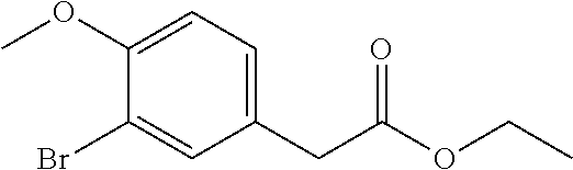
C1(CC(OCC)=O)=CC=C(OC)C(Br)=C1
